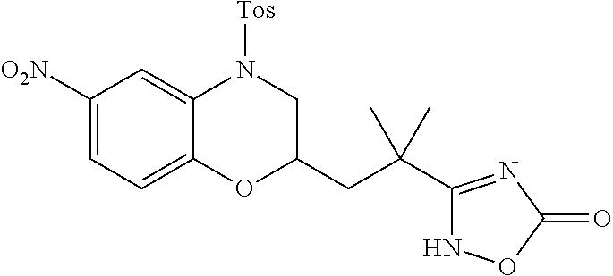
C1([O2N])=CC=C2C(=C1)N([Tos])CC(CC(C1=NC(=O)ON1)(C)C)O2
